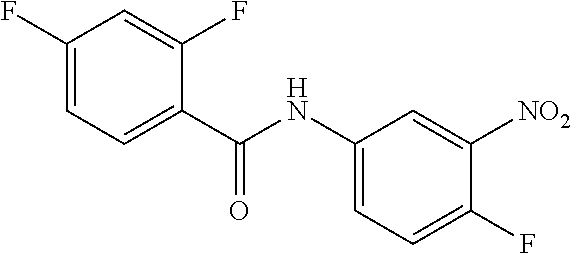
C1(F)=CC=C(C(NC2=CC=C(F)C([NO2])=C2)=O)C(F)=C1
